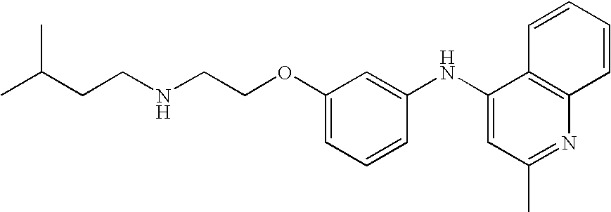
C(NCCOC1=CC=CC(NC2=CC(C)=NC3=C2C=CC=C3)=C1)CC(C)C
